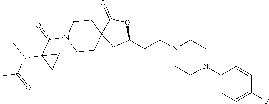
C1(N2CCN(CCC3OC(=O)C4(C3)CCN(C(C3(N(C(C)=O)C)CC3)=O)CC4)CC2)=CC=C(F)C=C1
